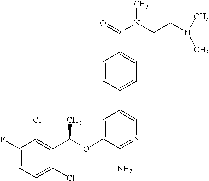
C1(F)=CC=C(Cl)C(C(C)OC2=CC(C3=CC=C(C(=O)N(CCN(C)C)C)C=C3)=CN=C2N)=C1Cl
